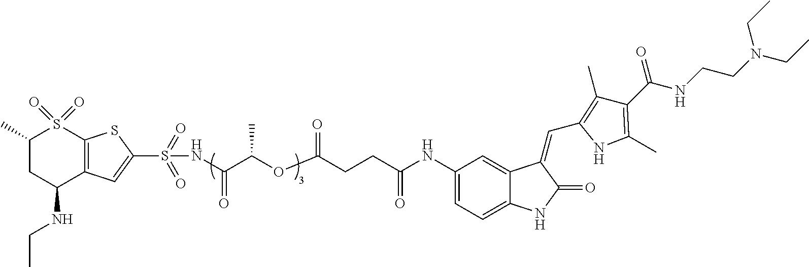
N(C(C(OC(CCC(NC1=CC=C2C(=C1)C(=CC1=C(C)C(C(NCCN(CC)CC)=O)=C(C)N1)C(=O)N2)=O)=O)C)=O)S(C1=CC2=C(S1)S(=O)(=O)C(C)CC2NCC)(=O)=O
